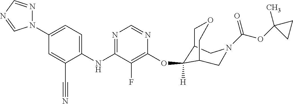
C1(NC2=NC=NC(OC3([H])C4COCC3CN(C(OC3(C)CC3)=O)C4)=C2F)=CC=C(N2N=CN=C2)C=C1C#N
